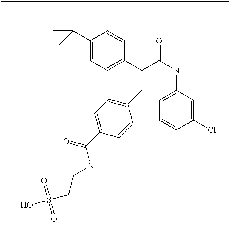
C1=C(C(C(NC2=CC=CC(Cl)=C2)=O)CC2=CC=C(C(=O)NCCS(O)(=O)=O)C=C2)C=CC(C(C)(C)C)=C1
